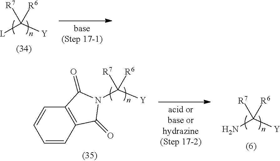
[L]C([Y])([R7])[R6].C1=CC2=C(C=C1)C(=O)N(C([Y])([R7])[R6])C2=O.NC([Y])([R7])[R6]
